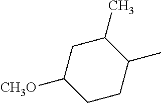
C1C(C)C(C)CCC1[CH3O]
